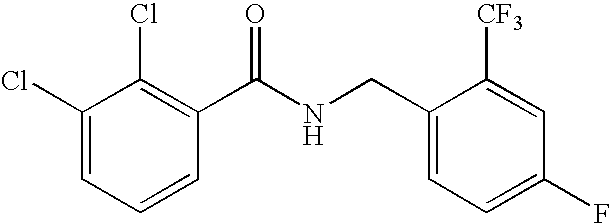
C1(Cl)=CC=CC(C(NCC2=CC=C(F)C=C2[CF3])=O)=C1Cl
